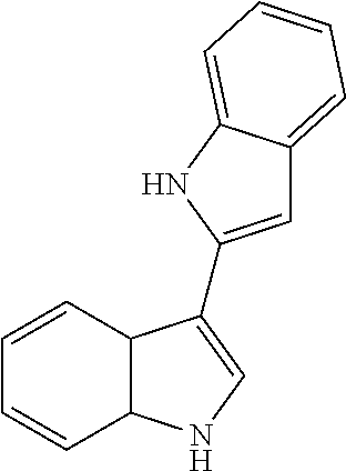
C1=CC2C(C=C1)NC=C2C1=CC2=CC=CC=C2N1
